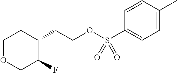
C1=C(C)C=CC(S(OCCC2CCOCC2F)(=O)=O)=C1
